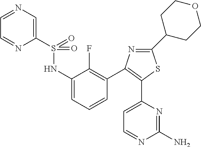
C1=NC(S(=O)(NC2=CC=CC(C3=C(C4=CC=NC(N)=N4)SC(C4CCOCC4)=N3)=C2F)=O)=CN=C1
